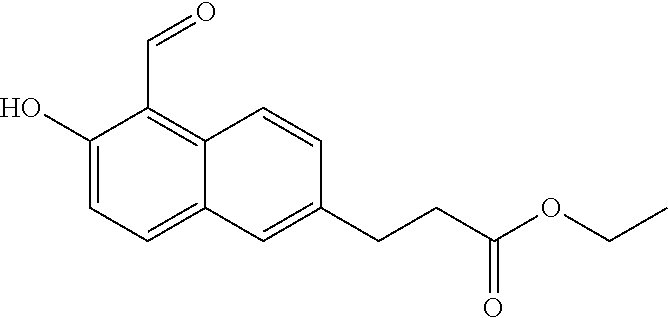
OC1=CC=C2C(=C1C=O)C=CC(CCC(OCC)=O)=C2
